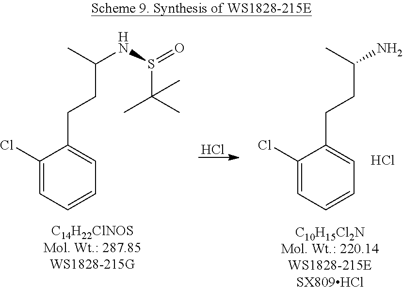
Cl.C1(Cl)=CC=CC=C1CCC(N)C.Cl.C1(Cl)=CC=CC=C1CCC(C)NS(=O)C(C)(C)C
